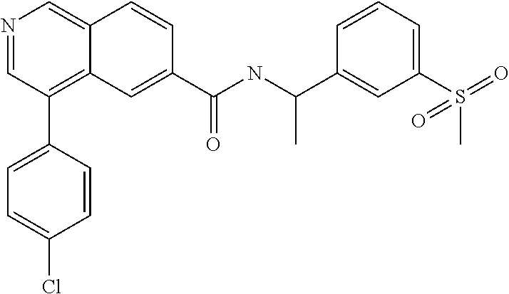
N1=CC(C2=CC=C(Cl)C=C2)=C2C(=C1)C=CC(C(NC(C1=CC(S(=O)(C)=O)=CC=C1)C)=O)=C2
